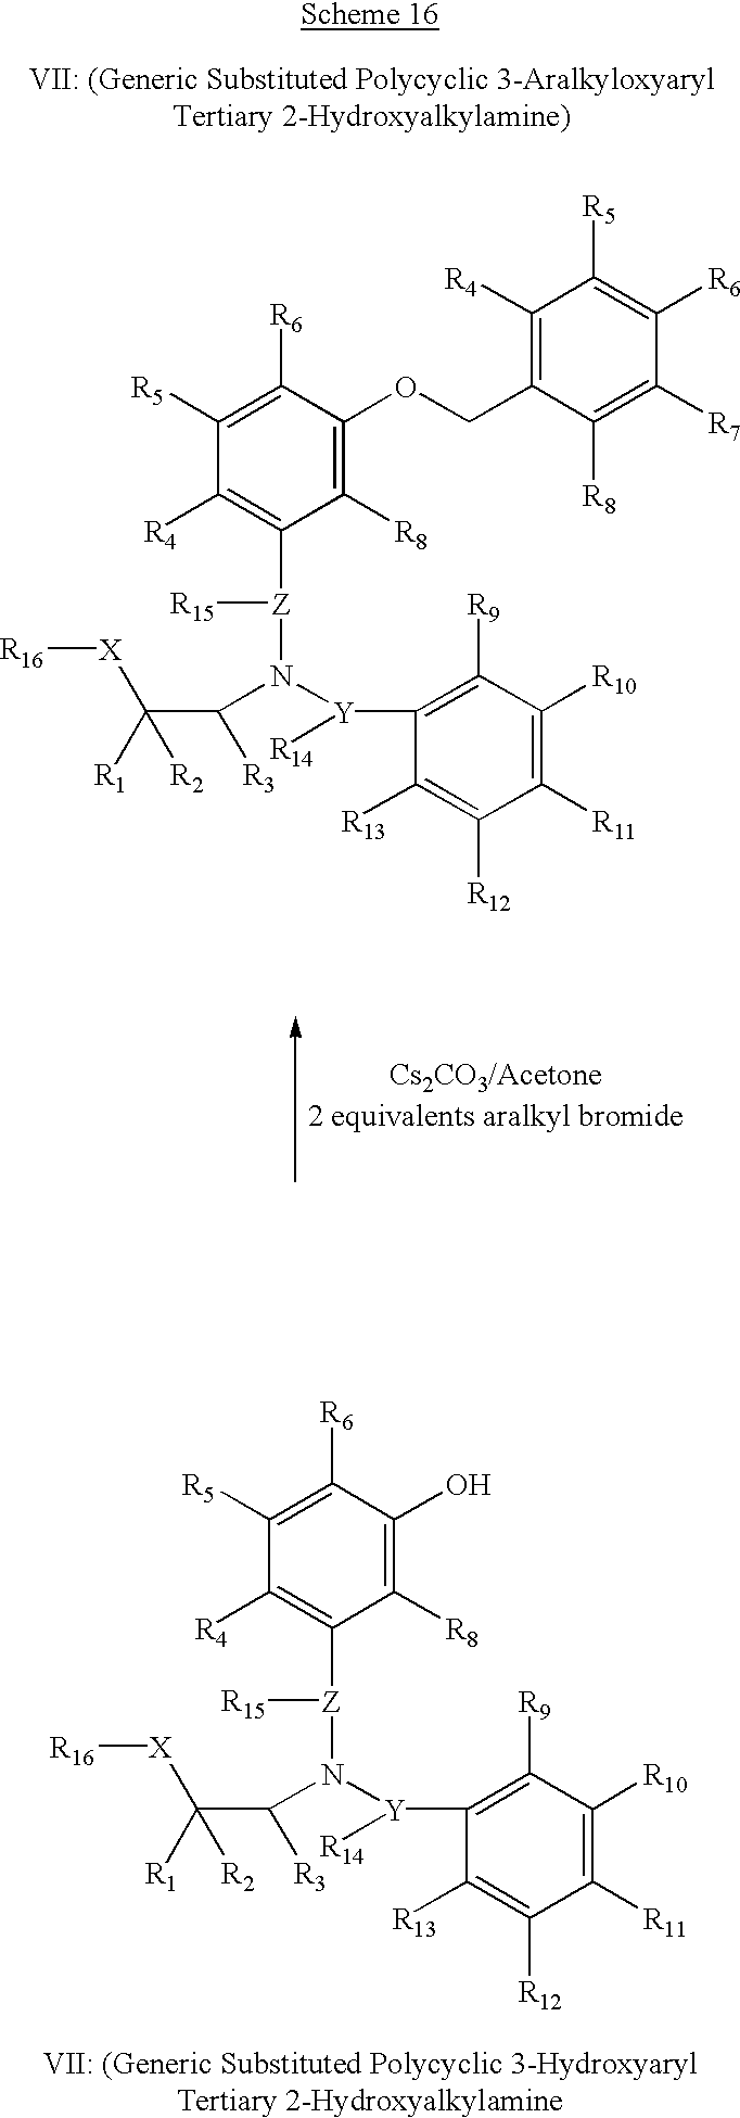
C1([R5])=C([R6])C(OCC2=C([R4])C([R5])=C([R6])C([R7])=C2[R8])=C([R8])C([Z]([R15])N([Y](C2=C([R9])C([R10])=C([R11])C([R12])=C2[R13])[R14])C(C([R1])([X][R16])[R2])[R3])=C1[R4].C1([R5])=C([R6])C(O)=C([R8])C([Z]([R15])N([Y](C2=C([R9])C([R10])=C([R11])C([R12])=C2[R13])[R14])C(C([R1])([X][R16])[R2])[R3])=C1[R4]
